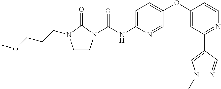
C1CN(C(NC2=CC=C(OC3=CC(C4=CN(C)N=C4)=NC=C3)C=N2)=O)C(=O)N1CCCOC
